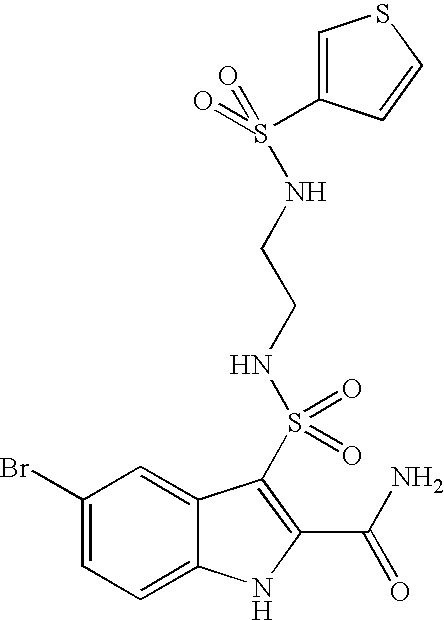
C1(Br)=CC=C2C(=C1)C(S(NCCNS(=O)(=O)C1=CSC=C1)(=O)=O)=C(C(N)=O)N2
